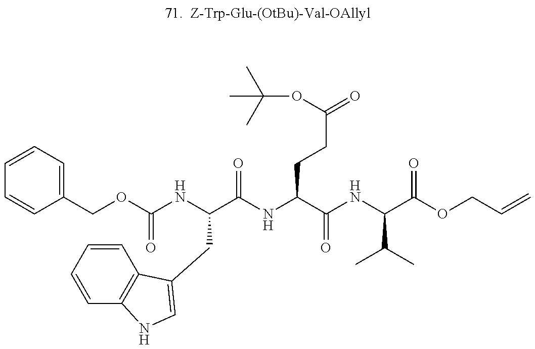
C1=CC=C(COC(NC(C(NC(C(NC(C(OCC=C)=O)C(C)C)=O)CCC(=O)OC(C)(C)C)=O)CC2=CNC3=C2C=CC=C3)=O)C=C1
